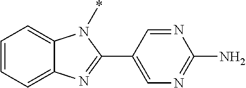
C1=CC=C2C(=C1)N(*)C(C1=CN=C(N)N=C1)=N2
